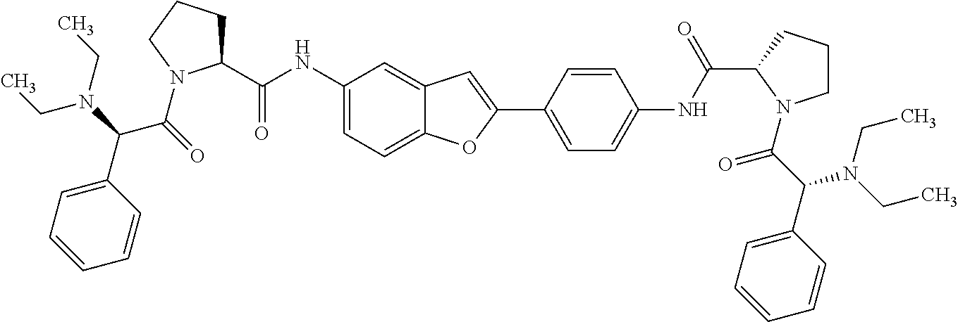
C1(C(=O)NC2=CC=C3C(=C2)C=C(C2=CC=C(NC(=O)C4CCCN4C(=O)C(N(CC)CC)C4=CC=CC=C4)C=C2)O3)CCCN1C(=O)C(C1=CC=CC=C1)N(CC)CC
